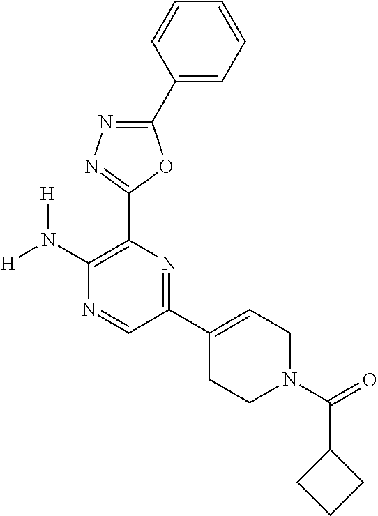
[H]N(C1=C(C2=NN=C(C3=CC=CC=C3)O2)N=C(C2=CCN(C(=O)C3CCC3)CC2)C=N1)[H]
